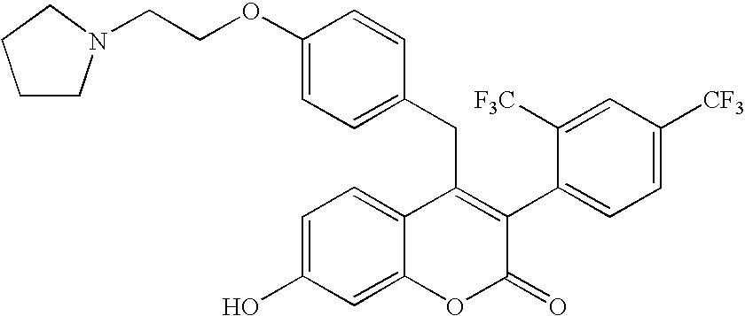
C1(OCCN2CCCC2)=CC=C(CC2=C(C3=CC=C([CF3])C=C3[F3C])C(=O)OC3=CC(O)=CC=C23)C=C1
